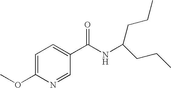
C1=C(OC)N=CC(C(NC(CCC)CCC)=O)=C1
